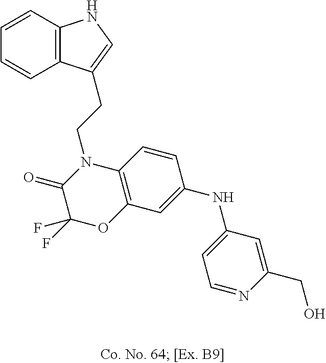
C1=CC2=C(C=C1)C(CCN1C(=O)C(F)(F)OC3=C1C=CC(NC1=CC=NC(CO)=C1)=C3)=CN2
